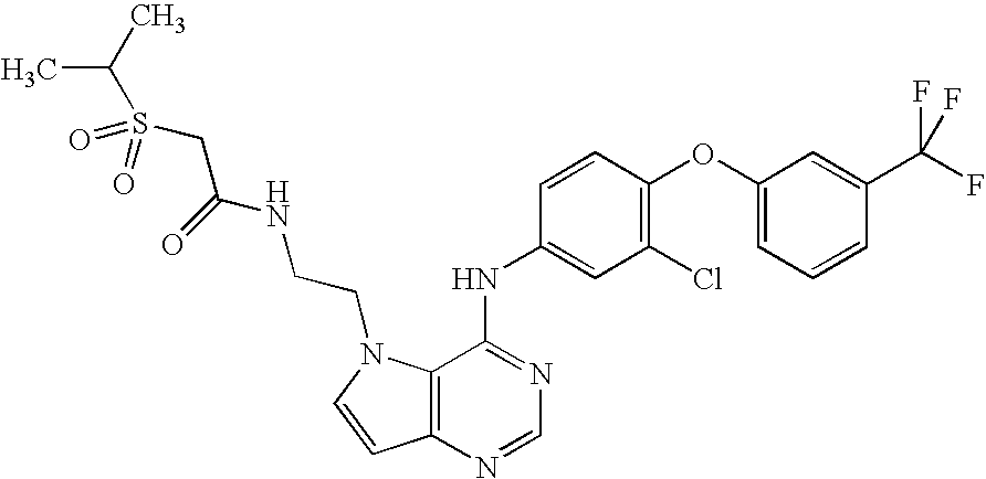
C12=C(N=CN=C1NC1=CC(Cl)=C(OC3=CC=CC(C(F)(F)F)=C3)C=C1)C=CN2CCNC(CS(=O)(C(C)C)=O)=O
